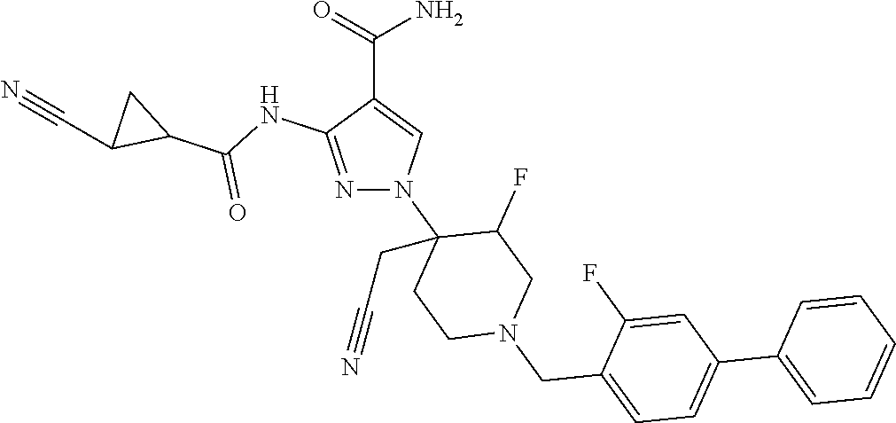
N1=C(NC(C2CC2C#N)=O)C(C(=O)N)=CN1C1(CC#N)CCN(CC2=CC=C(C3=CC=CC=C3)C=C2F)CC1F
